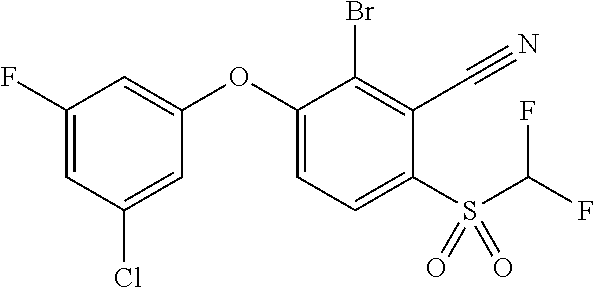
C1(OC2=CC=C(S(C(F)F)(=O)=O)C(C#N)=C2Br)=CC(F)=CC(Cl)=C1
